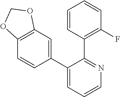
C12=C(C=C(C3=CC=CN=C3C3=C(F)C=CC=C3)C=C1)OCO2
